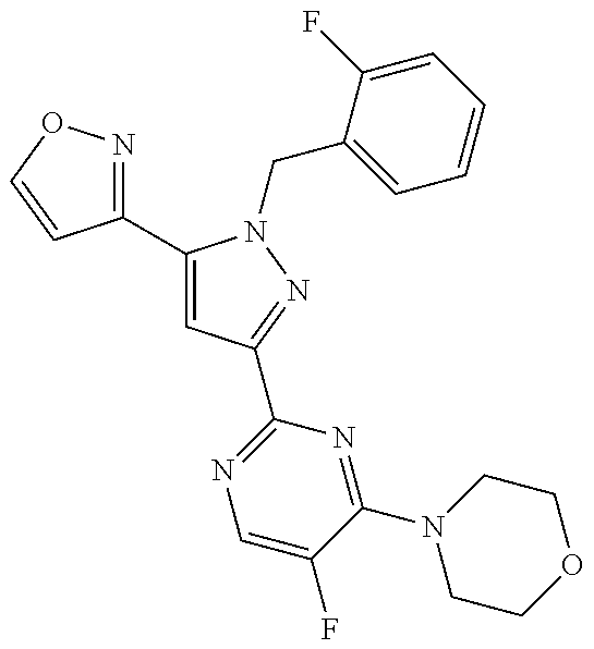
C1(C2=CC(C3=NC=C(F)C(N4CCOCC4)=N3)=NN2CC2=CC=CC=C2F)=NOC=C1
